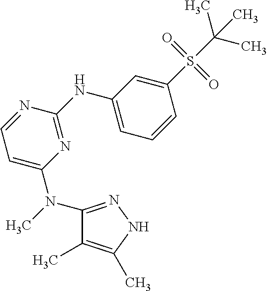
CN(C1=NNC(C)=C1C)C1=CC=NC(NC2=CC=CC(S(=O)(=O)C(C)(C)C)=C2)=N1
